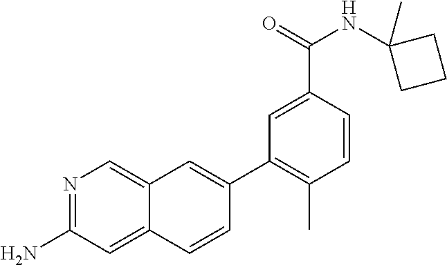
N1=C(N)C=C2C(=C1)C=C(C1=C(C)C=CC(C(=O)NC3(C)CCC3)=C1)C=C2
